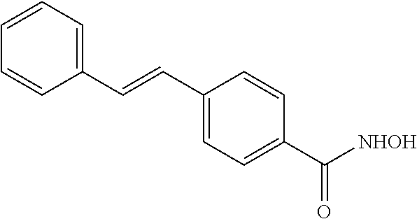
C1=C(C=CC2=CC=C(C([NHOH])=O)C=C2)C=CC=C1
